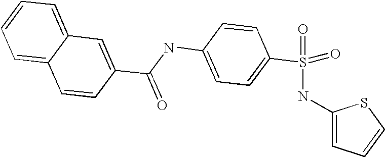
C1=CC=C2C(=C1)C=C(C(NC1=CC=C(S(NC3=CC=CS3)(=O)=O)C=C1)=O)C=C2
